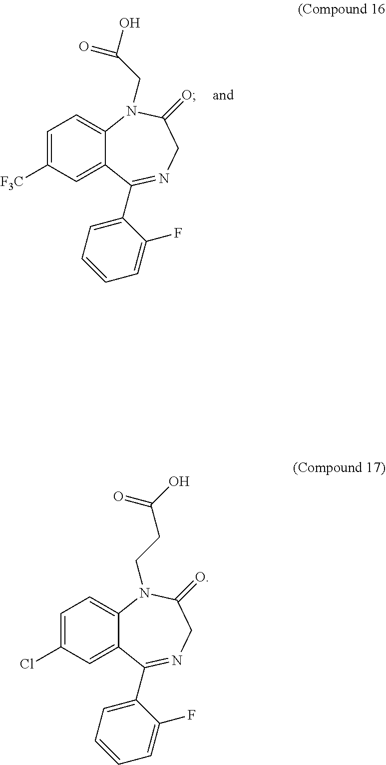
C1=C(Cl)C=C2C(=C1)N(CCC(O)=O)C(=O)CN=C2C1=CC=CC=C1F.C1=C([F3C])C=C2C(=C1)N(CC(O)=O)C(=O)CN=C2C1=CC=CC=C1F
